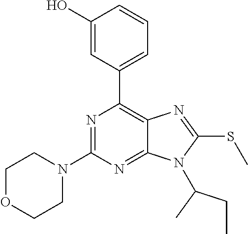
N1=C(N2CCOCC2)N=C2C(=C1C1=CC=CC(O)=C1)N=C(SC)N2C(CC)C
